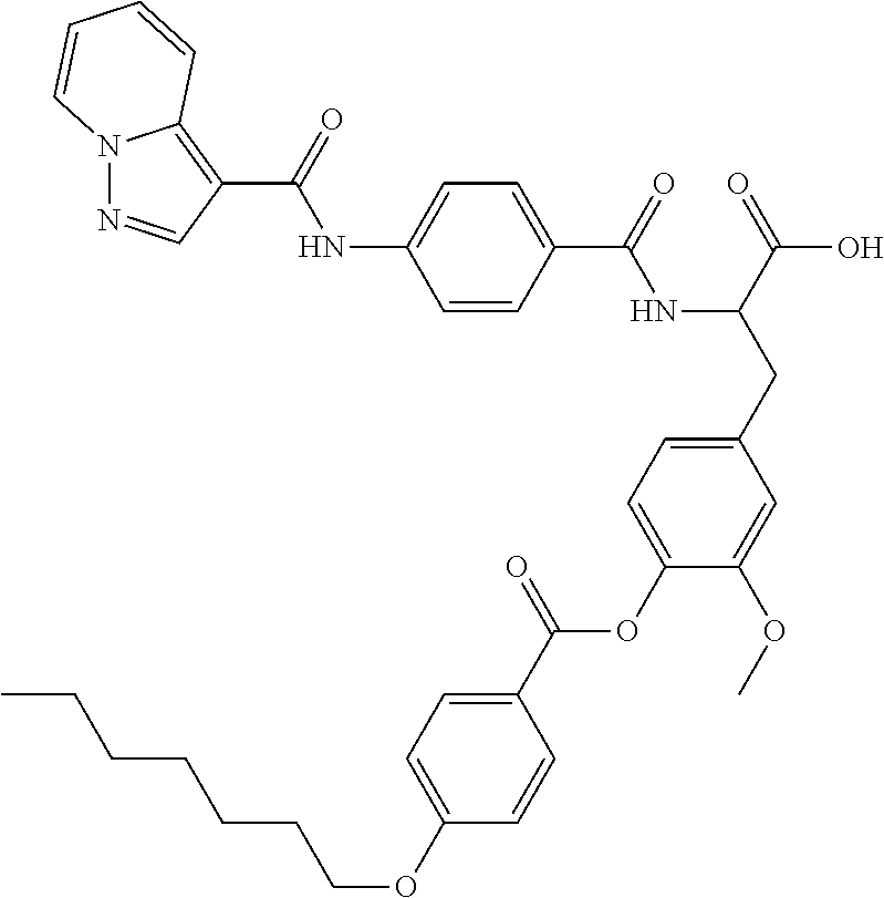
C1=CC(C(=O)NC(CC2=CC=C(OC(C3=CC=C(OCCCCCCC)C=C3)=O)C(OC)=C2)C(=O)O)=CC=C1NC(=O)C1=C2N(N=C1)C=CC=C2
